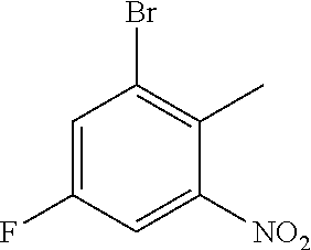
C1=C(F)C=C([NO2])C(C)=C1Br
